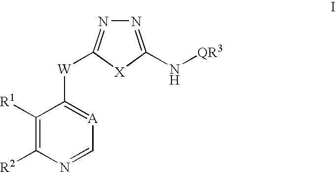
C1([R1])=C([R2])N=C[A]=C1[W]C1=NN=C(N[QR3])[X]1
